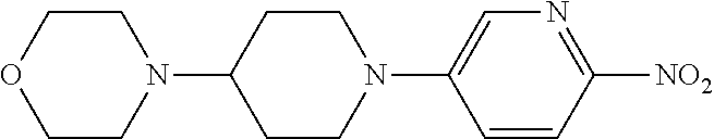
N1(C2CCN(C3=CN=C([NO2])C=C3)CC2)CCOCC1
